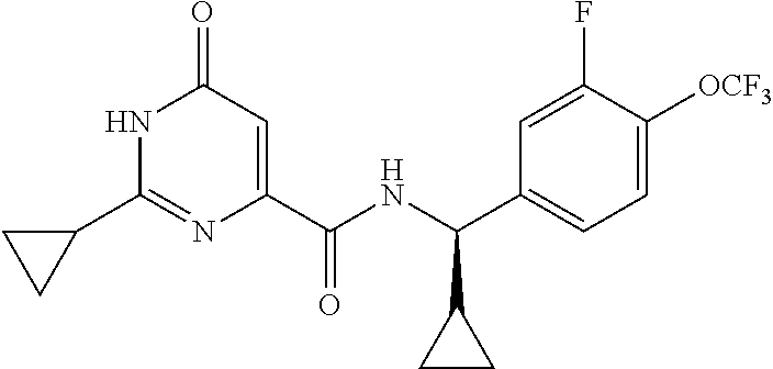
C1(=O)C=C(C(NC(C2=CC=C([OCF3])C(F)=C2)C2CC2)=O)N=C(C2CC2)N1
